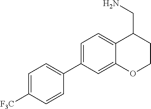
C1=C(C2=CC=C([F3C])C=C2)C=C2C(=C1)C(CN)CCO2
